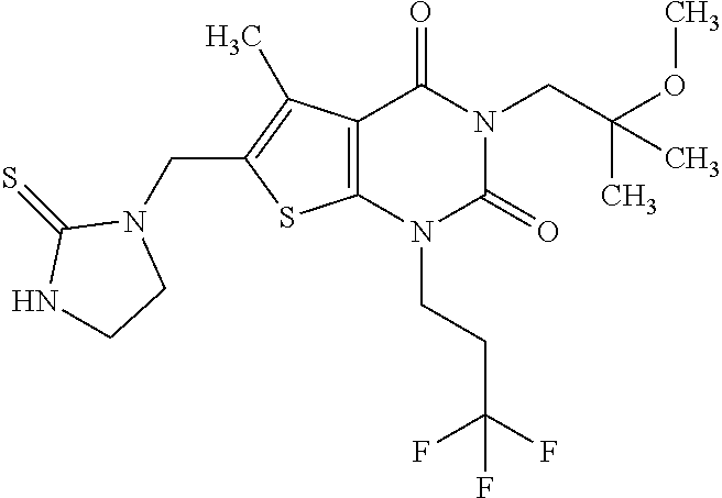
C12=C(N(CCC(F)(F)F)C(=O)N(CC(OC)(C)C)C1=O)SC(CN1C(=S)NCC1)=C2C
